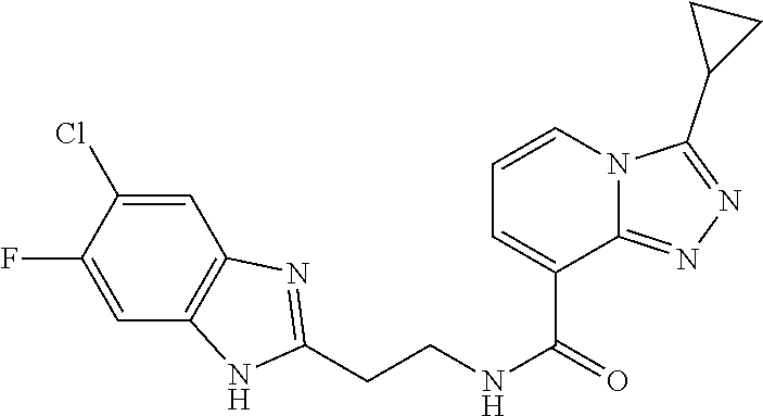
C1=C(Cl)C(F)=CC2=C1N=C(CCNC(=O)C1=CC=CN3C1=NN=C3C1CC1)N2
